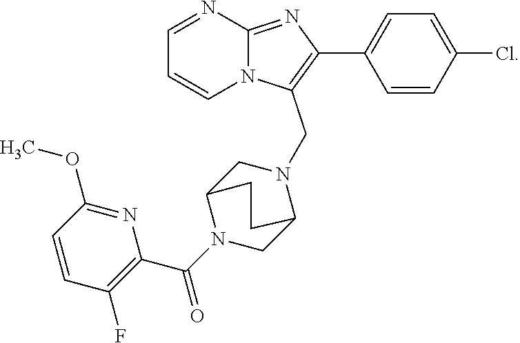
C1=NC2=NC(C3=CC=C(Cl)C=C3)=C(CN3CC4N(C(C5=C(F)C=CC(OC)=N5)=O)CC3CC4)N2C=C1
